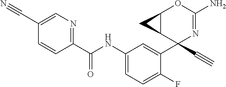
C1(C(NC2=CC=C(F)C(C3(C#C)N=C(N)OC4C3C4)=C2)=O)=NC=C(C#N)C=C1
